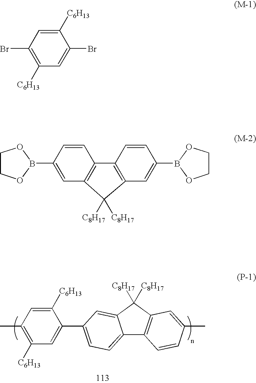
C12=CC=C(C3=CC([C6H13])=C(C)C=C3[C6H13])C=C1C([C8H17])([C8H17])C1=C2C=CC(C)=C1.C1([C6H13])=CC(Br)=C([C6H13])C=C1Br.C1=CC(B2OCCO2)=CC2=C1C1=C(C=C(B3OCCO3)C=C1)C2([C8H17])[C8H17]
